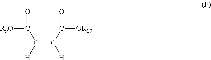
C(=C(C([OR10])=O)[H])(C([R9O])=O)[H]
